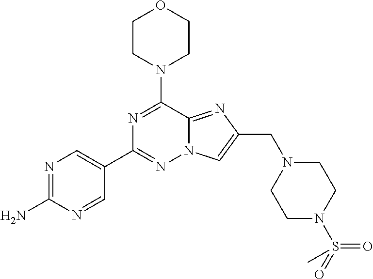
N12C(=NC(CN3CCN(S(=O)(=O)C)CC3)=C1)C(N1CCOCC1)=NC(C1=CN=C(N)N=C1)=N2
